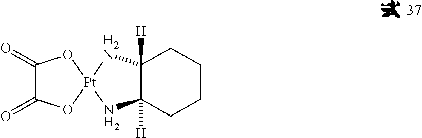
C1(=O)C(=O)O[Pt]2(O1)[H2N]C1([H])C([H])(N2)CCCC1
